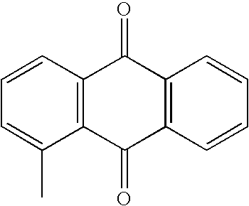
C1=CC=C(C)C2=C1C(=O)C1=C(C=CC=C1)C2=O
